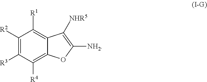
C12=C([R4])C([R3])=C([R2])C([R1])=C1C([NHR5])=C([NH2])O2
